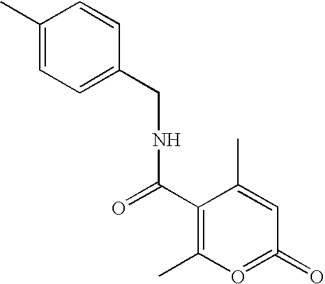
C1(C)=CC=C(CNC(C2=C(C)O=C(=O)C=C2C)=O)C=C1
